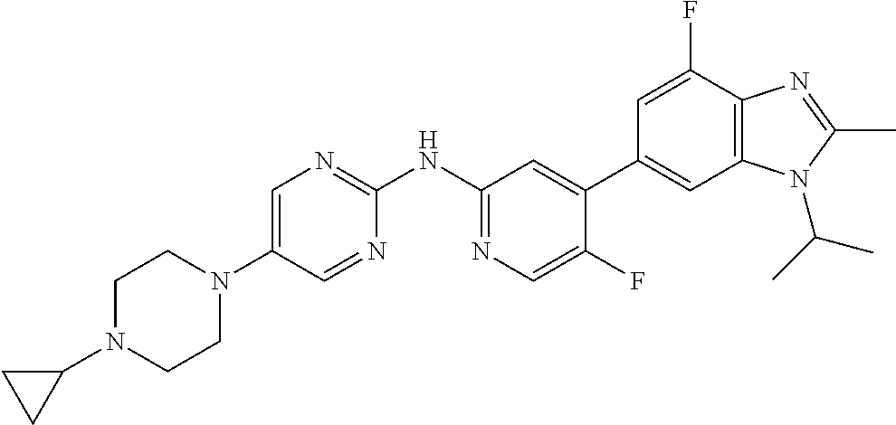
C1(N2CCN(C3CC3)CC2)=CN=C(NC2=NC=C(F)C(C3=CC4=C(C(F)=C3)N=C(C)N4C(C)C)=C2)N=C1
